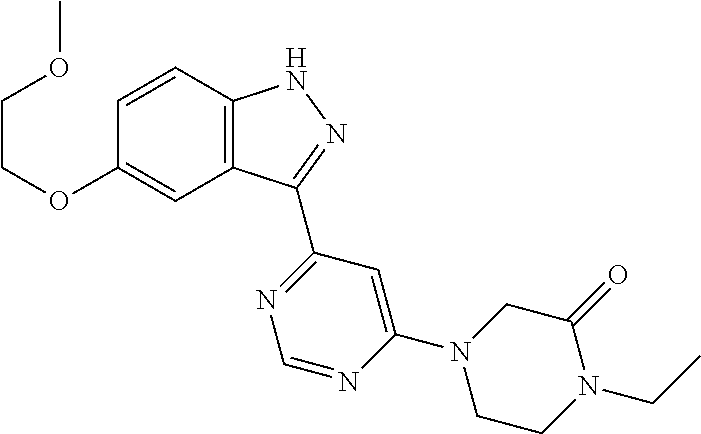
C12=C(C=CC(OCCOC)=C1)NN=C2C1=NC=NC(N2CCN(CC)C(=O)C2)=C1
